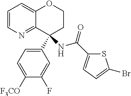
C1=CN=C2C(=C1)OCCC2(NC(=O)C1=CC=C(Br)S1)C1=CC=C([F3CO])C(F)=C1
